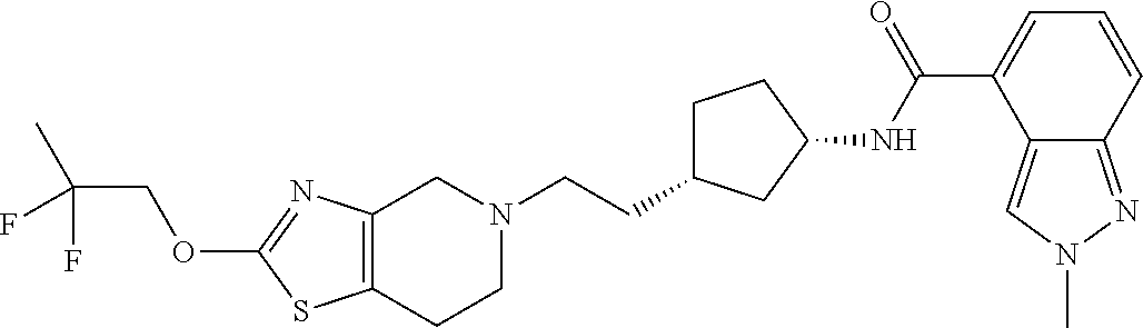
C12=C(CCN(CCC3CCC(NC(C4=CC=CC5=NN(C)C=C45)=O)C3)C1)SC(OCC(C)(F)F)=N2
